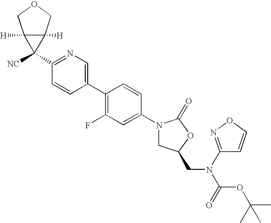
C1(N2CC(CN(C3=NOC=C3)C(OC(C)(C)C)=O)OC2=O)=CC(F)=C(C2=CN=C(C3([NC])C4([H])C3([H])COC4)C=C2)C=C1
